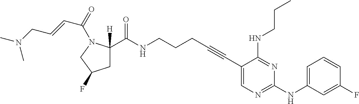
C1(C#CCCCNC(=O)C2([H])CC(F)CN2C(C=CCN(C)C)=O)=CN=C(NC2=CC=CC(F)=C2)N=C1NCCC
